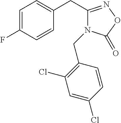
C1=C(F)C=CC(CC2=NOC(=O)N2CC2=C(Cl)C=C(Cl)C=C2)=C1
